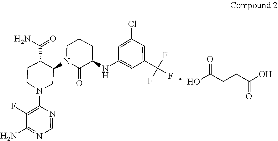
C1=NC(N2CC(N3C(=O)C(NC4=CC(C(F)(F)F)=CC(Cl)=C4)CCC3)C(C(=O)N)CC2)=C(F)C(N)=N1.OC(CCC(O)=O)=O
